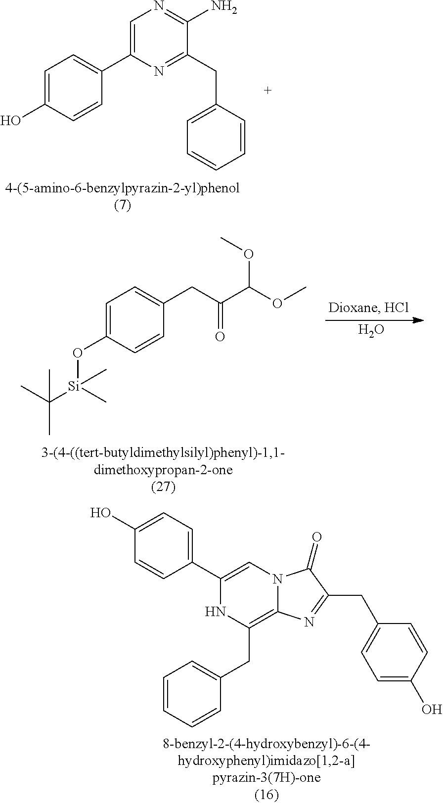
C1(C2=CC=C(O)C=C2)=CN2C(=C(CC3=CC=CC=C3)N1)N=C(CC1=CC=C(O)C=C1)C2=O.C1=C(O)C=CC(C2=CN=C(N)C(CC3=CC=CC=C3)=N2)=C1.O(C1=CC=C(CC(C(OC)OC)=O)C=C1)[Si](C)(C(C)(C)C)C.O
